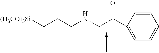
C1=CC(C(C(C)(NCCC[(H3CO)3Si])C)=O)=CC=C1
